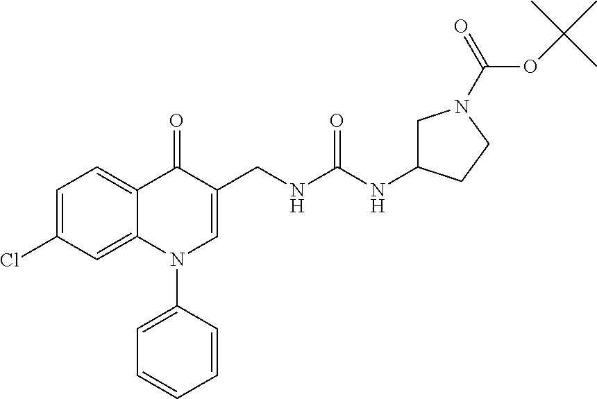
C1=C(Cl)C=C2C(=C1)C(=O)C(CNC(NC1CN(C(=O)OC(C)(C)C)CC1)=O)=CN2C1=CC=CC=C1
